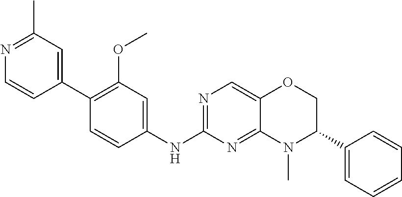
C1(C2=C(OC)C=C(NC3=NC=C4C(=N3)N(C)C(C3=CC=CC=C3)CO4)C=C2)=CC(C)=NC=C1
